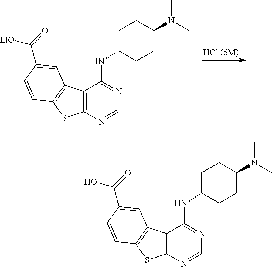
C12=C(N=CN=C1NC1CCC(N(C)C)CC1)SC1=C2C=C(C(=O)[EtO])C=C1.C12=C(N=CN=C1NC1CCC(N(C)C)CC1)SC1=C2C=C(C(=O)O)C=C1
